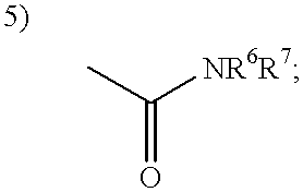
CC([NR6R7])=O
